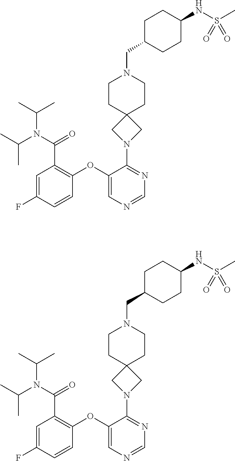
C1=NC=C(OC2=C(C(N(C(C)C)C(C)C)=O)C=C(F)C=C2)C(N2CC3(C2)CCN(CC2CCC(NS(=O)(=O)C)CC2)CC3)=N1.C1=NC=C(OC2=C(C(N(C(C)C)C(C)C)=O)C=C(F)C=C2)C(N2CC3(C2)CCN(CC2CCC(NS(=O)(=O)C)CC2)CC3)=N1
